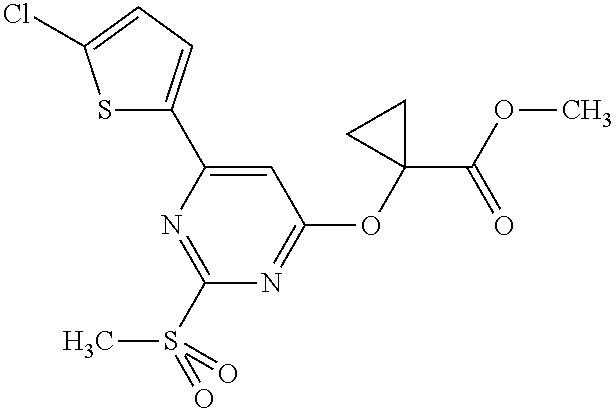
C1=C(C2=CC=C(Cl)S2)N=C(S(=O)(C)=O)N=C1OC1(C(OC)=O)CC1
